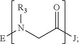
[E]N(CC([J])=O)[R3]
